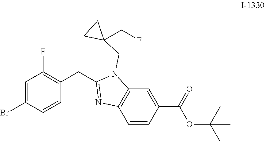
C12=C(N(CC3(CF)CC3)C(CC3=C(F)C=C(Br)C=C3)=N1)C=C(C(=O)OC(C)(C)C)C=C2
